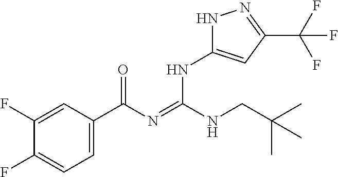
C1(F)=CC(C(N=C(NCC(C)(C)C)NC2=CC(C(F)(F)F)=NN2)=O)=CC=C1F
